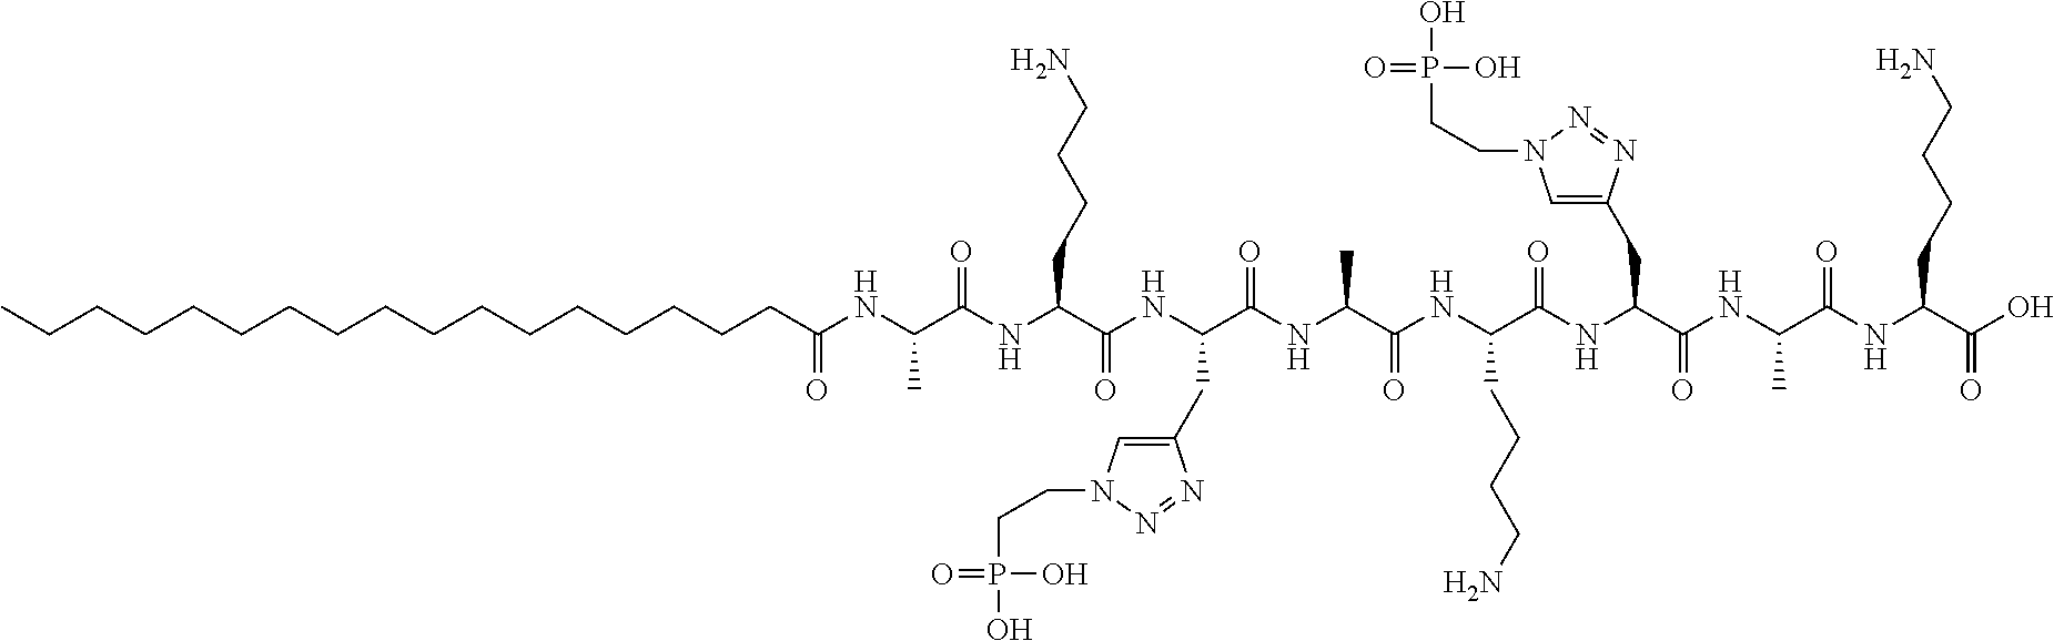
C(NC(C(NC(C(O)=O)CCCCN)=O)C)(=O)C(NC(C(NC(C(NC(C(NC(C(NC(C(C)NC(=O)CCCCCCCCCCCCCCCCC)=O)CCCCN)=O)CC1=CN(CCP(O)(=O)O)N=N1)=O)C)=O)CCCCN)=O)CC1=CN(CCP(O)(=O)O)N=N1
